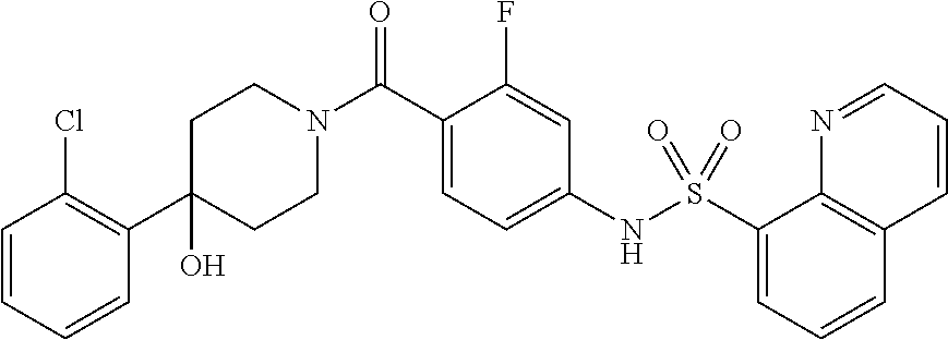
C1(O)(C2=C(Cl)C=CC=C2)CCN(C(C2=CC=C(NS(C3=CC=CC4=C3N=CC=C4)(=O)=O)C=C2F)=O)CC1
